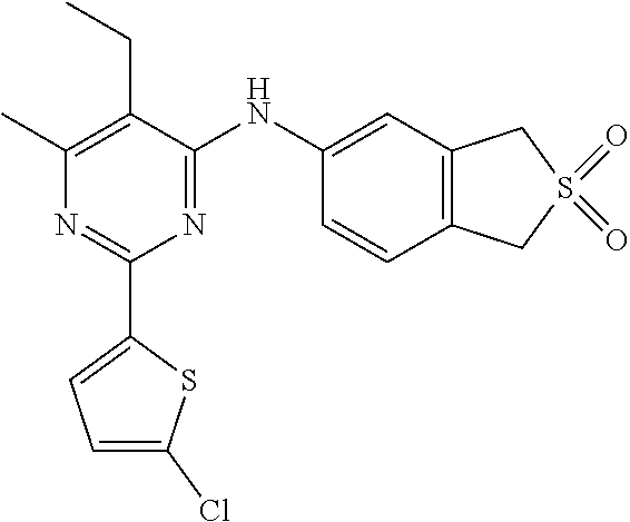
N1=C(NC2=CC3=C(C=C2)CS(=O)(=O)C3)C(CC)=C(C)N=C1C1=CC=C(Cl)S1
